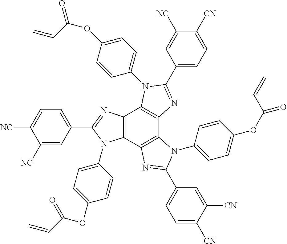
C12=C(C3=C(C4=C1N(C1=CC=C(OC(=O)C=C)C=C1)C(C1=CC=C([CN])C([NC])=C1)=N4)N(C1=CC=C(OC(C=C)=O)C=C1)C(C1=CC=C([CN])C([CN])=C1)=N3)N(C1=CC=C(OC(C=C)=O)C=C1)C(C1=CC=C([NC])C([NC])=C1)=N2
